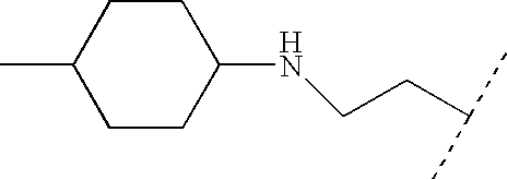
C1CC(NCCC(C)C)CCC1C
